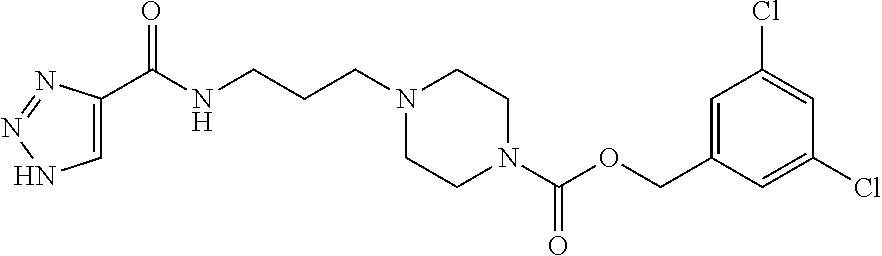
C1(COC(=O)N2CCN(CCCNC(=O)C3=CNN=N3)CC2)=CC(Cl)=CC(Cl)=C1
